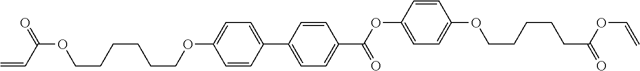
C1=CC(C2=CC=C(C(=O)OC3=CC=C(OCCCCCC(=O)OC=C)C=C3)C=C2)=CC=C1OCCCCCCOC(C=C)=O
